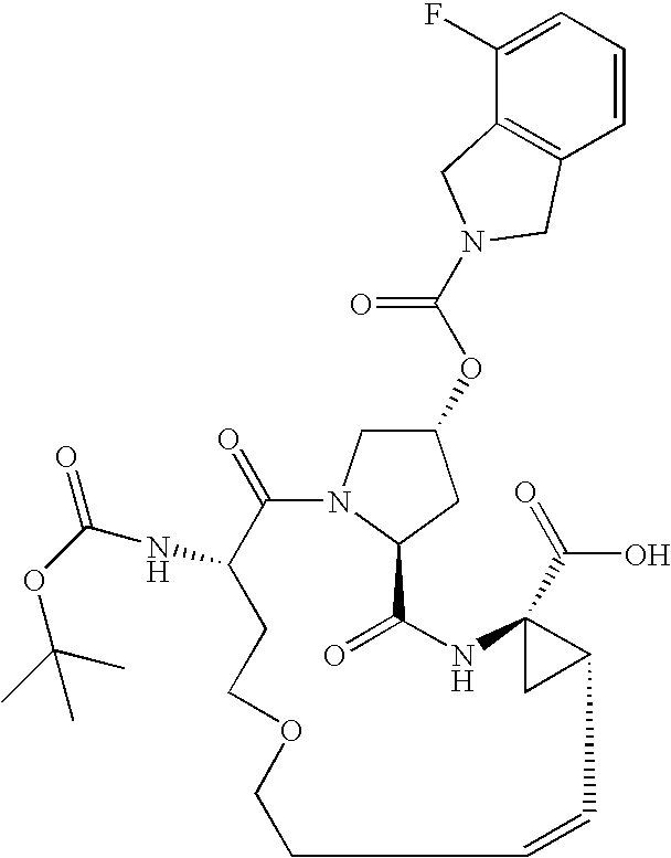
C1(=O)C(NC(=O)OC(C)(C)C)CCOCCC=CC2C(C(=O)O)(NC(=O)C3N1CC(OC(N1CC4=C(C=CC=C4F)C1)=O)C3)C2
